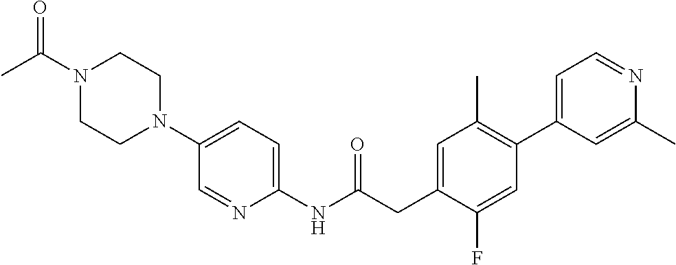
N1(C(C)=O)CCN(C2=CC=C(NC(CC3=CC(C)=C(C4=CC=NC(C)=C4)C=C3F)=O)N=C2)CC1
